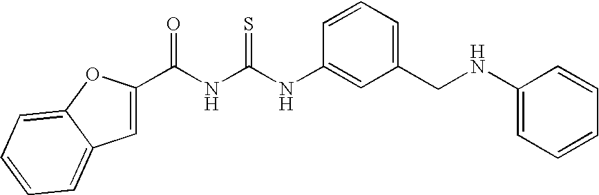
C(NC(NC1=CC(CNC2=CC=CC=C2)=CC=C1)=S)(=O)C1=CC2=CC=CC=C2O1
